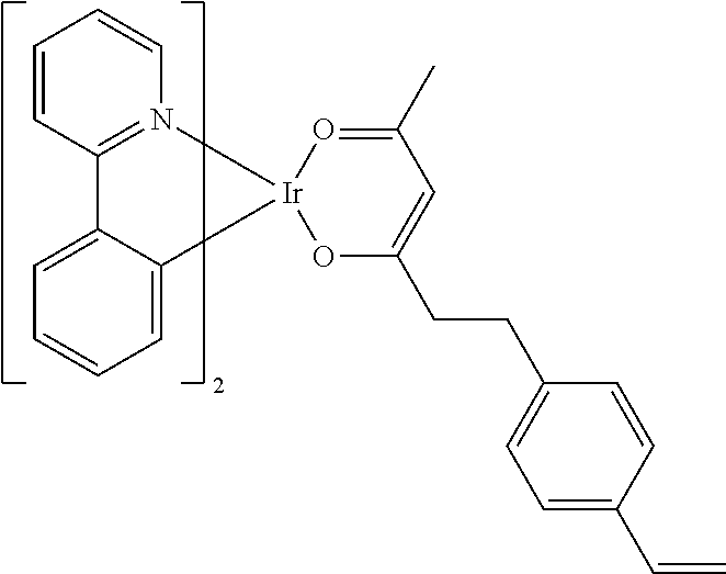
C1=C2C(=CC=C1)[Ir]1(N3=C2C=CC=C3)OC(CCC2=CC=C(C=C)C=C2)=CC(C)=O1
